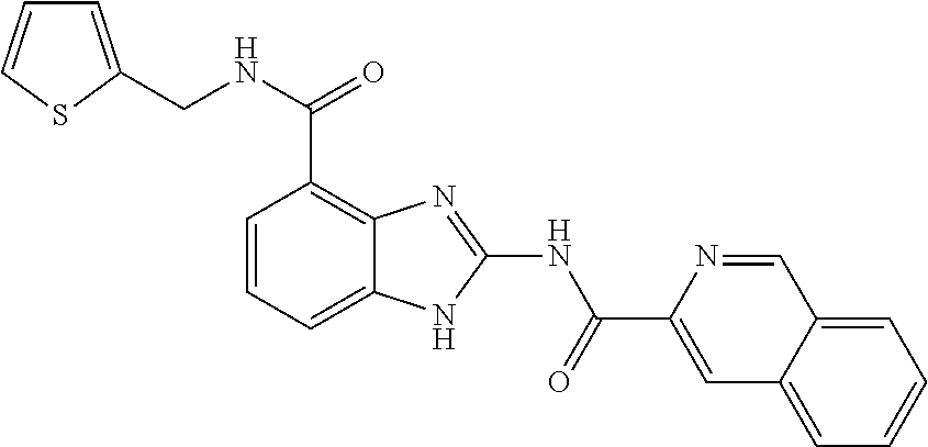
C1=CC=C2C(=C1C(NCC1=CC=CS1)=O)N=C(NC(C1=CC3=CC=CC=C3C=N1)=O)N2
